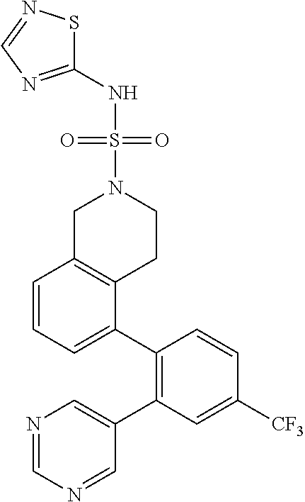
C1=CC=C(C2=C(C3=CN=CN=C3)C=C([CF3])C=C2)C2=C1CN(S(NC1=NC=NS1)(=O)=O)CC2
